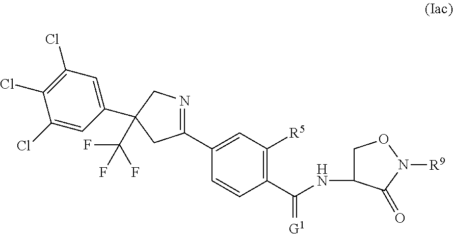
C1(C2=NCC(C(F)(F)F)(C3=CC(Cl)=C(Cl)C(Cl)=C3)C2)=CC([R5])=C(C(NC2CON([R9])C2=O)=[G1])C=C1
